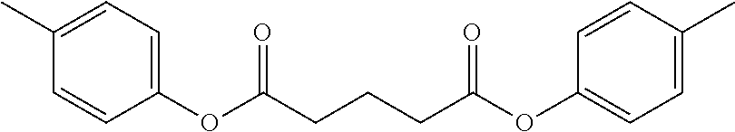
CC1=CC=C(OC(CCCC(OC2=CC=C(C)C=C2)=O)=O)C=C1
